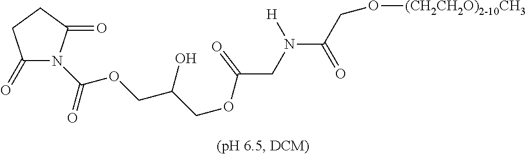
C1(=O)N(C(OCC(COC(CN(C(CO[(CH2CH2O)2-10CH3])=O)[H])=O)O)=O)C(=O)CC1
